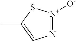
N1=[N+]([O-])SC(C)=C1
